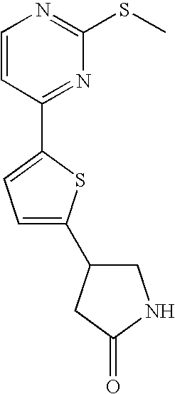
C1=CC(C2=CC=C(C3CNC(=O)C3)S2)=NC(SC)=N1
